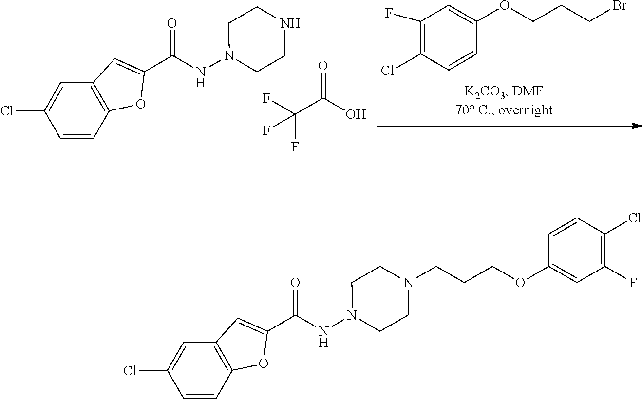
C12=C(C=CC(Cl)=C1)OC(C(NN1CCNCC1)=O)=C2.FC(C(O)=O)(F)F.C1(F)=C(Cl)C=CC(OCCCBr)=C1.C12=C(C=CC(Cl)=C1)OC(C(NN1CCN(CCCOC3=CC(F)=C(Cl)C=C3)CC1)=O)=C2
